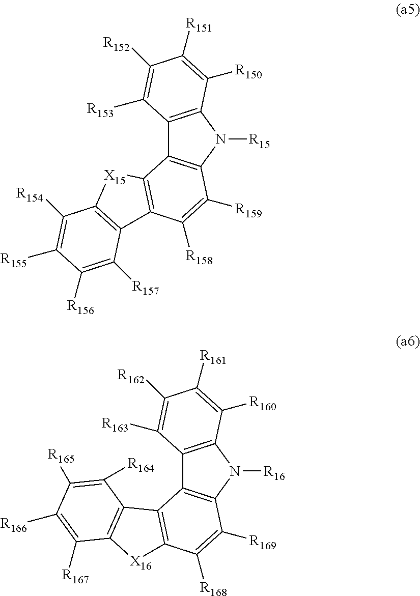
C12=C(N([R16])C3=C1C1=C(C([R168])=C3[R169])[X16]C3=C1C([R164])=C([R165])C([R166])=C3[R167])C([R160])=C([R161])C([R162])=C2[R163].C12=C(N([R15])C3=C1C1=C(C([R158])=C3[R159])C3=C([X15]1)C([R154])=C([R155])C([R156])=C3[R157])C([R150])=C([R151])C([R152])=C2[R153]
